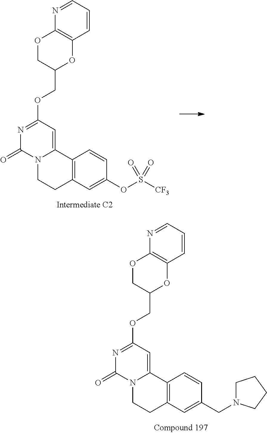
N1=C(OCC2OC3=C(OC2)N=CC=C3)C=C2N(C1=O)CCC1=C2C=CC(OS([CF3])(=O)=O)=C1.N1=C(OCC2OC3=C(OC2)N=CC=C3)C=C2N(C1=O)CCC1=C2C=CC(CN2CCCC2)=C1
